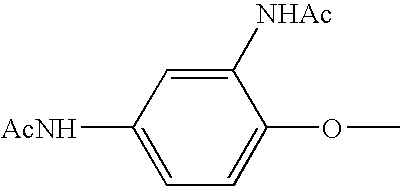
C1([AcNH])=CC=C(OC)C([NHAc])=C1
